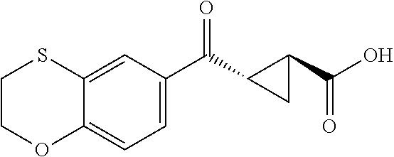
C1=C(C(C2CC2C(O)=O)=O)C=C2C(=C1)OCCS2
